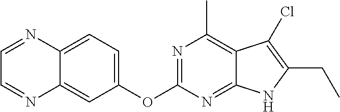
C1=NC2=CC=C(OC3=NC(C)=C4C(=N3)NC(CC)=C4Cl)C=C2N=C1
